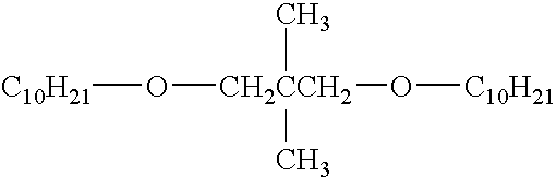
O([C10H21])[CH2CCH2](O[C10H21])(C)C
